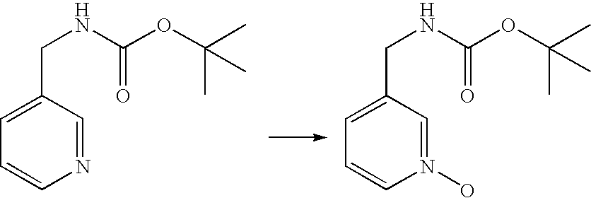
C1=C(CNC(OC(C)(C)C)=O)C=NC=C1.C1=C(CNC(OC(C)(C)C)=O)C=N(O)C=C1
